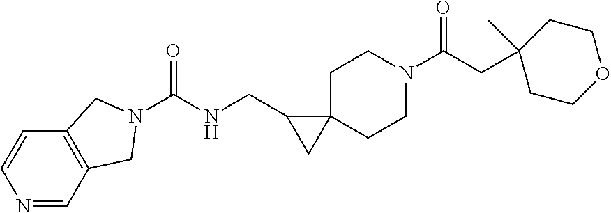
N1=CC2=C(C=C1)CN(C(NCC1CC13CCN(C(CC1(C)CCOCC1)=O)CC3)=O)C2
